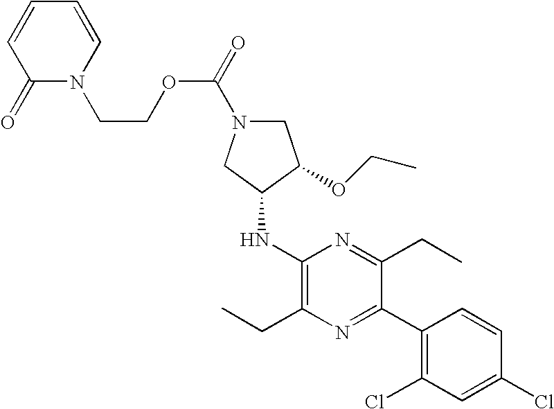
C(COC(N1CC(OCC)C(NC2=C(CC)N=C(C3=C(Cl)C=C(Cl)C=C3)C(CC)=N2)C1)=O)N1C(=O)C=CC=C1
